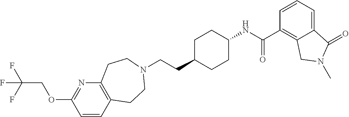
C(CC1CCC(NC(C2=C3C(=CC=C2)C(=O)N(C)C3)=O)CC1)N1CCC2=C(N=C(OCC(F)(F)F)C=C2)CC1
